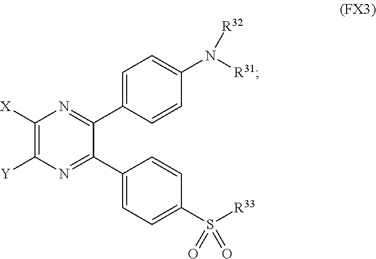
C1(C2=NC([X])=C([Y])N=C2C2=CC=C(S([R33])(=O)=O)C=C2)=CC=C(N([R31])[R32])C=C1
